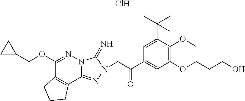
Cl.C1(OCC2CC2)=NN2C(=NN(CC(C3=CC(OCCCO)=C(OC)C(C(C)(C)C)=C3)=O)C2=N)C2=C1CCC2
